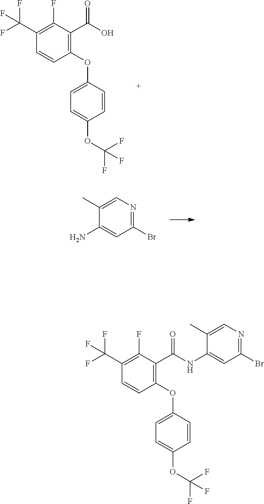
C(=O)(NC1=CC(Br)=NC=C1C)C1=C(OC2=CC=C(OC(F)(F)F)C=C2)C=CC(C(F)(F)F)=C1F.C(=O)(O)C1=C(OC2=CC=C(OC(F)(F)F)C=C2)C=CC(C(F)(F)F)=C1F.NC1=CC(Br)=NC=C1C
